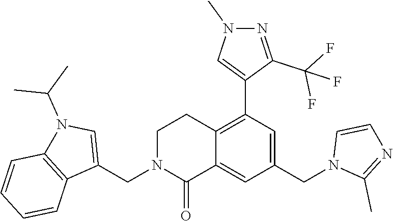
C1(CN2C(=O)C3=CC(CN4C(C)=NC=C4)=CC(C4=CN(C)N=C4C(F)(F)F)=C3CC2)=CN(C(C)C)C2=C1C=CC=C2
